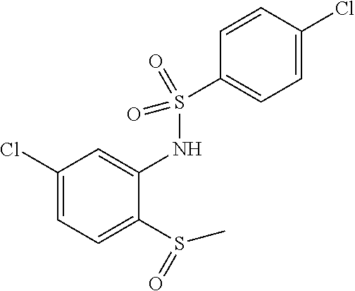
C1(Cl)=CC=C(S(C)=O)C(NS(=O)(=O)C2=CC=C(Cl)C=C2)=C1
